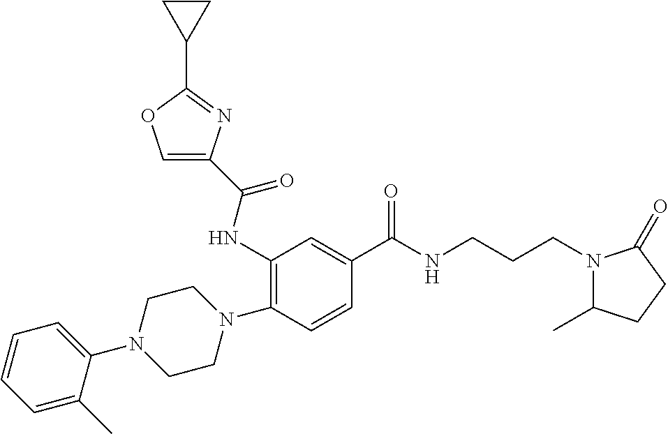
C1(N2CCN(C3=C(NC(=O)C4=COC(C5CC5)=N4)C=C(C(NCCCN4C(C)CCC4=O)=O)C=C3)CC2)=CC=CC=C1C
